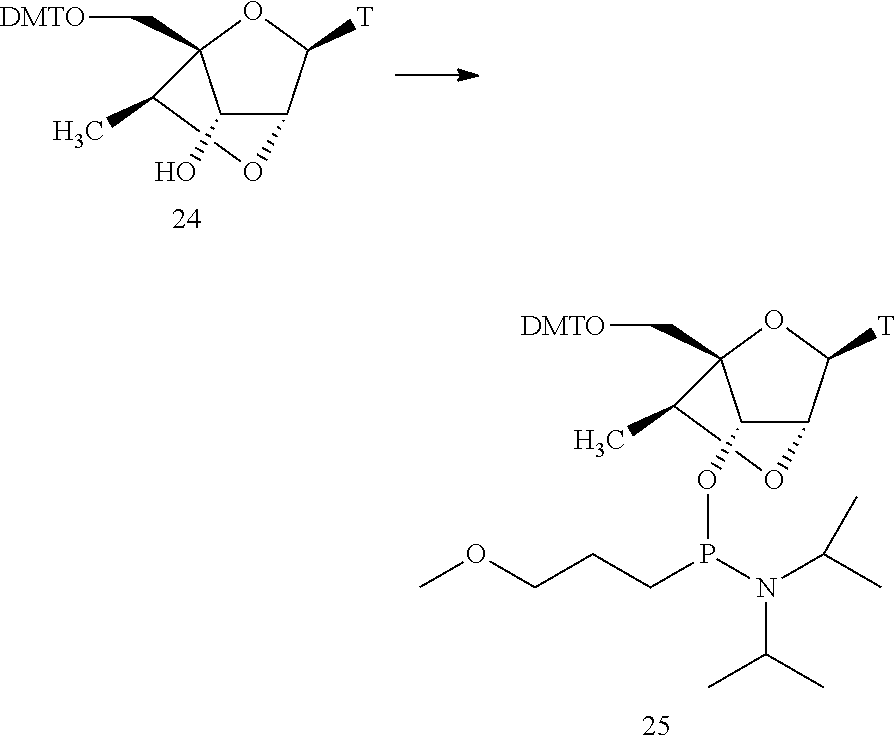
C1(C)C2(C[DMTO])C(O)C(C([T])O2)O1.C1(C)C2(C[DMTO])C(OP(CCCOC)N(C(C)C)C(C)C)C(C([T])O2)O1
